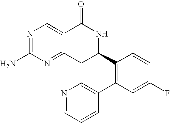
N1=C(N)N=C2C(=C1)C(=O)NC(C1=C(C3=CN=CC=C3)C=C(F)C=C1)C2
